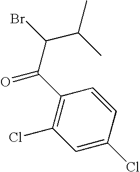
C1=C(Cl)C=CC(C(=O)C(C(C)C)Br)=C1Cl
